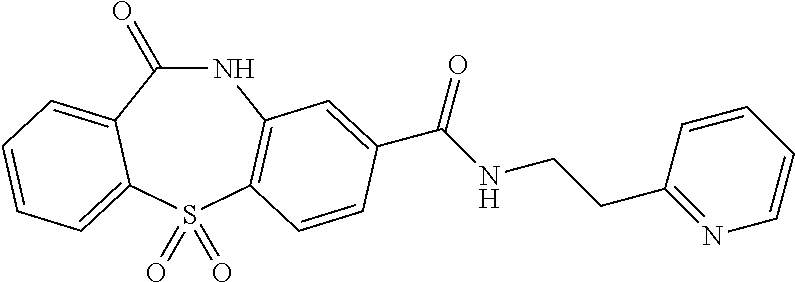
N1C(=O)C2=CC=CC=C2S(=O)(=O)C2=C1C=C(C(NCCC1=NC=CC=C1)=O)C=C2
